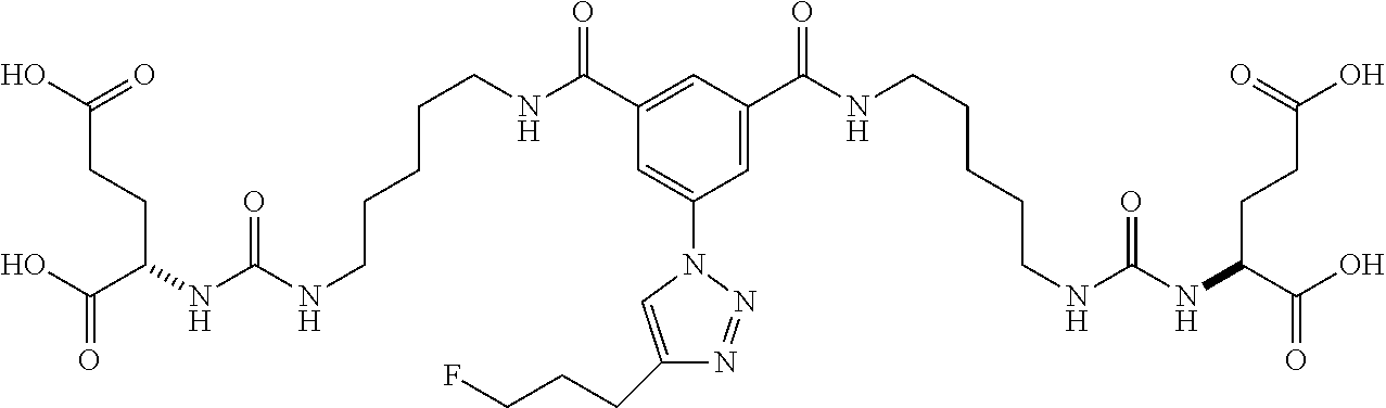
C1(C(NCCCCCNC(=O)NC(C(O)=O)CCC(O)=O)=O)=CC(C(NCCCCCNC(=O)NC(C(O)=O)CCC(O)=O)=O)=CC(N2C=C(CCCF)N=N2)=C1
